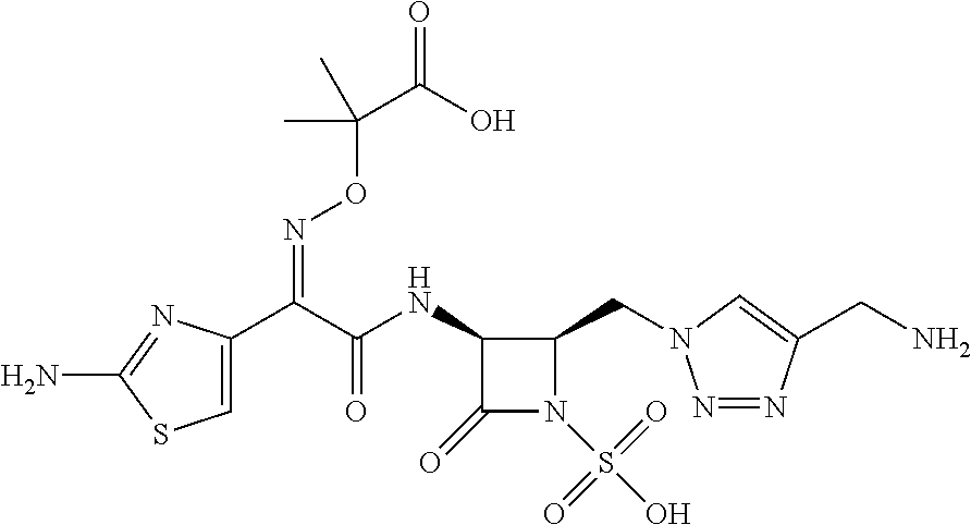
C1=C(C(C(NC2C(=O)N(S(O)(=O)=O)C2CN2N=NC(CN)=C2)=O)=NOC(C(=O)O)(C)C)N=C(N)S1
